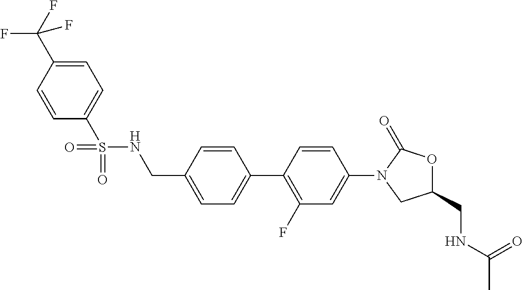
C(C1=CC=C(C2=C(F)C=C(N3CC(CNC(=O)C)OC3=O)C=C2)C=C1)NS(C1=CC=C(C(F)(F)F)C=C1)(=O)=O
